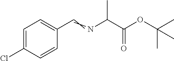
C1=C(Cl)C=CC(C=NC(C(OC(C)(C)C)=O)C)=C1
